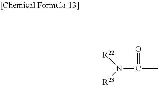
N(C(C)=O)([R22])[R23]
